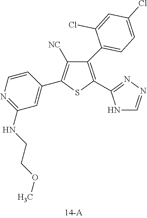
C1(C2=CC=C(Cl)C=C2Cl)=C(C2=NN=CN2)SC(C2=CC(NCCOC)=NC=C2)=C1[NC]
